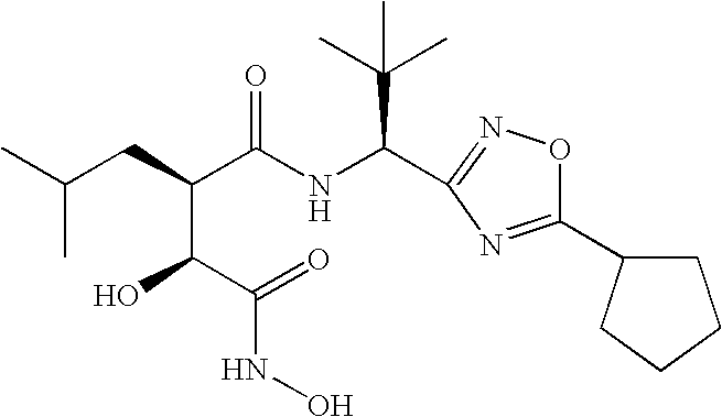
CC(CC(C(NC(C(C)(C)C)C1=NOC(C2CCCC2)=N1)=O)C(O)C(=O)NO)C
